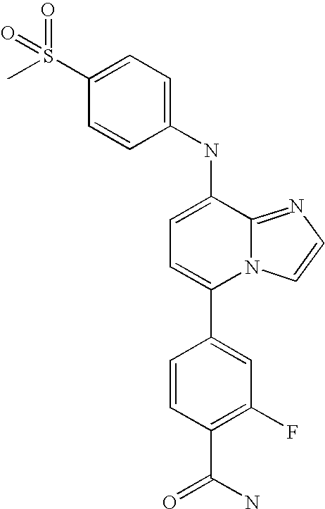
C1(NC2=CC=C(C3=CC(F)=C(C(N)=O)C=C3)N3C2=NC=C3)=CC=C(S(=O)(C)=O)C=C1
